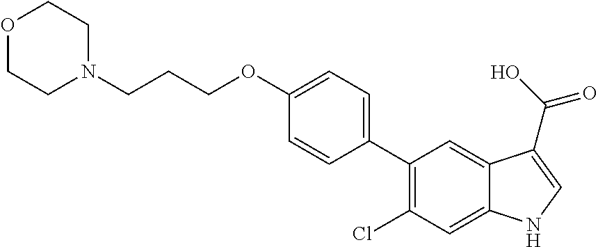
C1(C2=C(Cl)C=C3C(=C2)C(C(O)=O)=CN3)=CC=C(OCCCN2CCOCC2)C=C1
